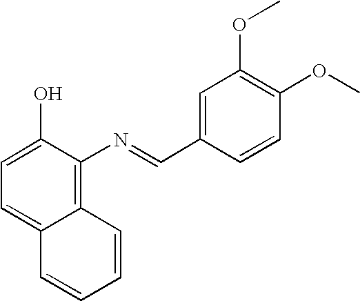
C1=C(O)C(N=CC2=CC(OC)=C(OC)C=C2)=C2C(=C1)C=CC=C2
